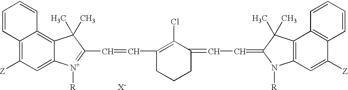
C12=C([Z])C=C3C(=C1C=CC=C2)C(C)(C)C(C=CC1=C(Cl)C(=CC=C2N([R])C4=C(C5=C(C([Z])=C4)C=CC=C5)C2(C)C)CCC1)=[N+]3[R].[X-]
